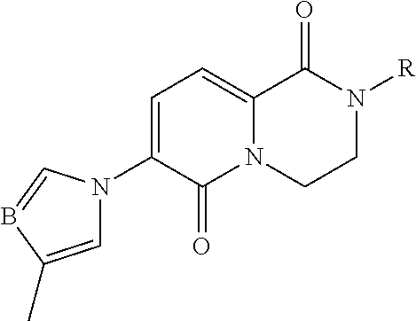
C1=C(N2C=C(C)B=C2)C(=O)N2C(=C1)C(=O)N([R])CC2
